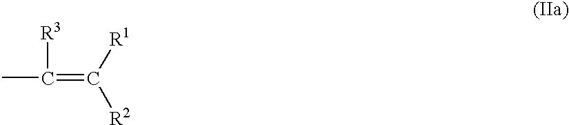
CC(=C([R2])[R1])[R3]
